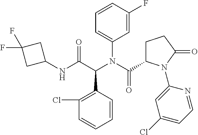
C1=CC(C(C(NC2CC(F)(F)C2)=O)N(C(C2CCC(=O)N2C2=CC(Cl)=CC=N2)=O)C2=CC=CC(F)=C2)=C(Cl)C=C1
